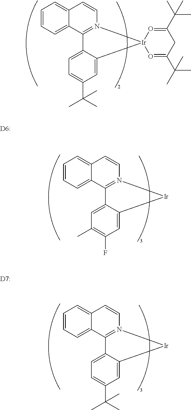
C1=CC=C2C(=C1)C=CN1=C2C2=CC=C(C(C)(C)C)C=C2[Ir]12O=C(C(C)(C)C)CC(C(C)(C)C)=O2.C1=CC=C2C(=C1)C=CN1=C2C2=CC(C)=C(F)C=C2[Ir]1.C1=CC=C2C(=C1)C=CN1=C2C2=CC=C(C(C)(C)C)C=C2[Ir]1.[D6:].[D7:]
